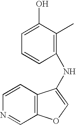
N(C1=COC2=C1C=CN=C2)C1=C(C)C(O)=CC=C1
